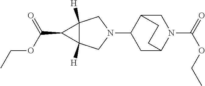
N1(C2CC3N(C(=O)OCC)CC2CC3)CC2([H])C([H])(C1)C2C(OCC)=O
